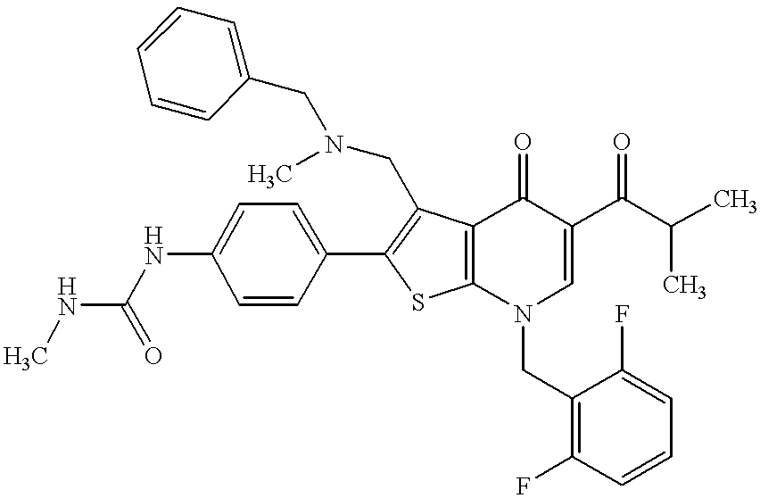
C1(NC(NC)=O)=CC=C(C2=C(CN(C)CC3=CC=CC=C3)C3=C(S2)N(CC2=C(F)C=CC=C2F)C=C(C(C(C)C)=O)C3=O)C=C1
